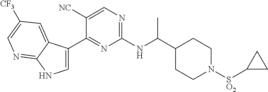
C1=C(C2=NC(NC(C3CCN([SO2]C4CC4)CC3)C)=NC=C2[NC])C2=CC([CF3])=CN=C2N1
